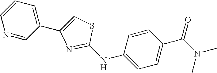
N(C1=CC=C(C(N(C)C)=O)C=C1)C1=NC(C2=CC=CN=C2)=CS1
